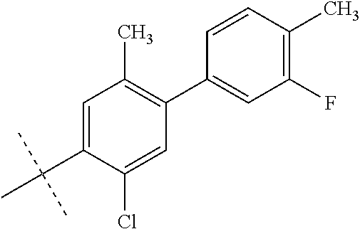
C1=C(C(C)(C)C)C(Cl)=CC(C2=CC(F)=C(C)C=C2)=C1C
